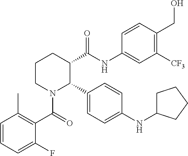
C1=CC=C(F)C(C(=O)N2C(C3=CC=C(NC4CCCC4)C=C3)C(C(NC3=CC([CF3])=C(CO)C=C3)=O)CCC2)=C1C
